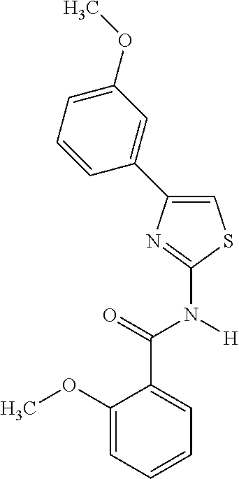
C1(C2=CC(OC)=CC=C2)=CSC(N([H])C(=O)C2=CC=CC=C2OC)=N1
